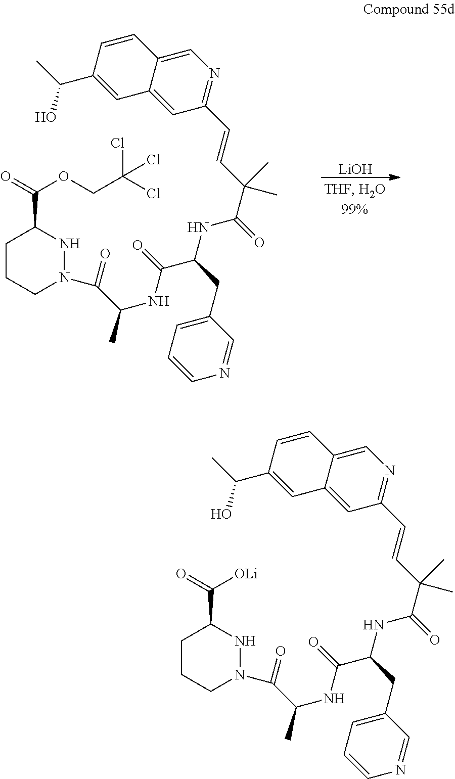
C1CCN(C(=O)C(NC(=O)C(NC(C(C=CC2=NC=C3C(=C2)C=C(C(C)O)C=C3)(C)C)=O)CC2=CC=CN=C2)C)NC1C(=O)OCC(Cl)(Cl)Cl.[LiOH].C1CCN(C(=O)C(NC(=O)C(NC(C(C=CC2=NC=C3C(=C2)C=C(C(C)O)C=C3)(C)C)=O)CC2=CC=CN=C2)C)NC1C(=O)[OLi]
